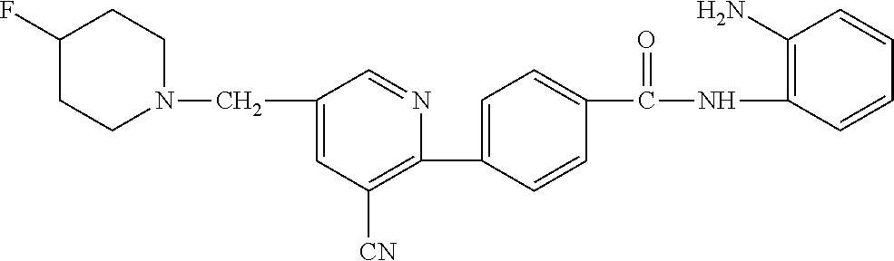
C1(C2=CC=C(C(NC3=C(N)C=CC=C3)=O)C=C2)=C([CN])C=C(CN2CCC(F)CC2)C=N1
